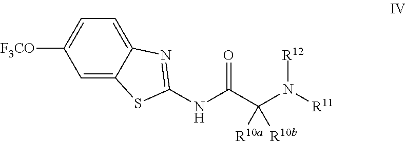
C1=C2C(=CC=C1[F3CO])N=C(NC(=O)C([R10b])([R10a])N([R11])[R12])S2
